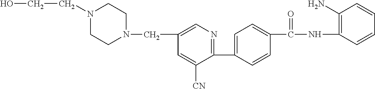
C1(C2=CC=C(C(NC3=C(N)C=CC=C3)=O)C=C2)=NC=C(CN2CCN(CCO)CC2)C=C1[CN]
